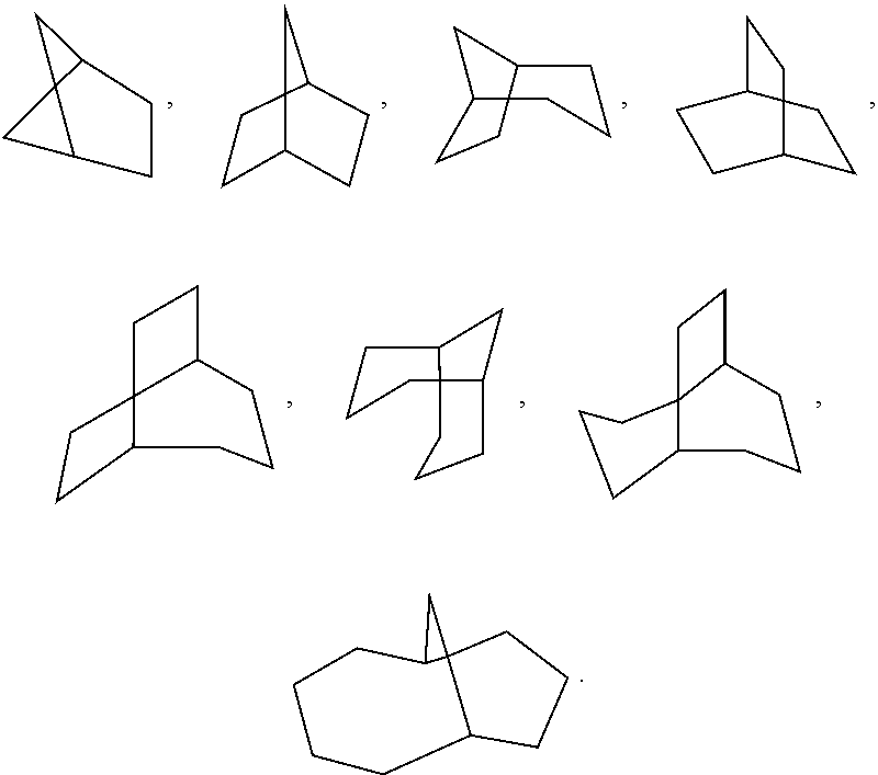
C1C2CCC3CC23C1.C1C2CCC23CCCC13.C1C2CCC3CCC23C1.C1C2CCC3CC123.C1C23C(C1)CCCC2CC3.C1CCC23C(CC12)CCC3.C1CC2CCCC3C12CCC3.C1CCCC2CCCC23C1C3
